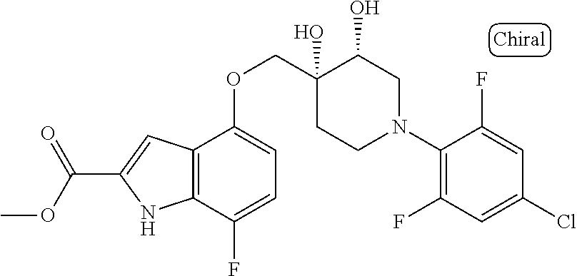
C1(N2CC(O)C(O)(COC3=CC=C(F)C4=C3C=C(C(=O)OC)N4)CC2)=C(F)C=C(Cl)C=C1F
